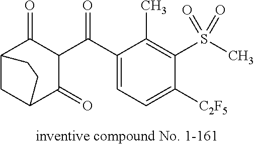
C1=C(C(C2C(=O)C3CC(C2=O)CC3)=O)C(C)=C(S(C)(=O)=O)C([C2F5])=C1
